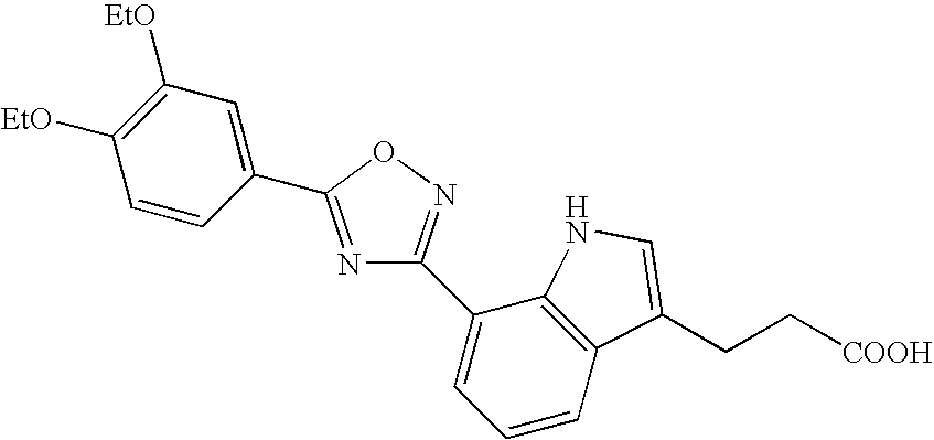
C1=CC(C2=NC(C3=CC=CC4=C3NC=C4CC[COOH])=NO2)=CC([EtO])=C1[EtO]
